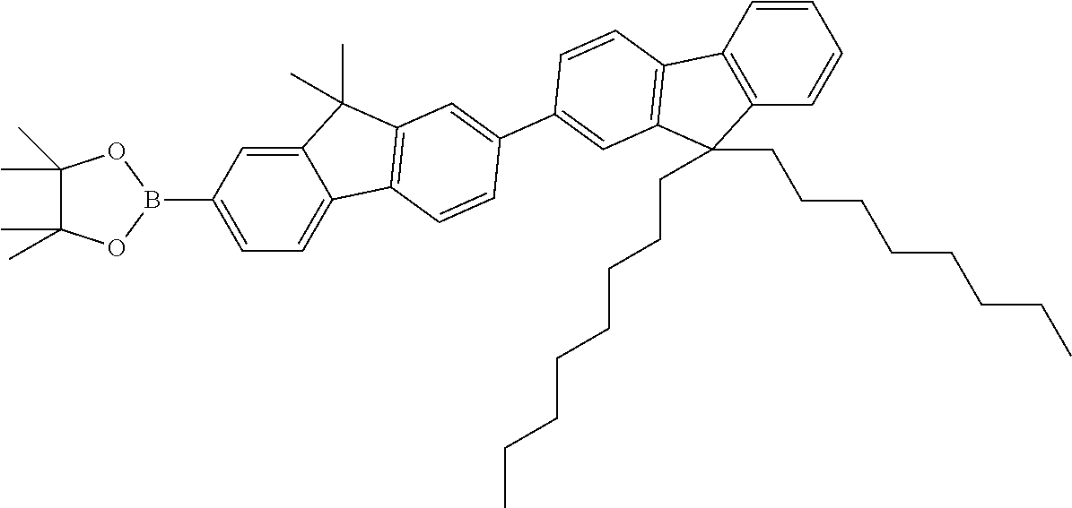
C12=CC(B3OC(C)(C)C(C)(C)O3)=CC=C1C1=C(C2(C)C)C=C(C2=CC3=C(C=C2)C2=C(C3(CCCCCCCC)CCCCCCCC)C=CC=C2)C=C1
